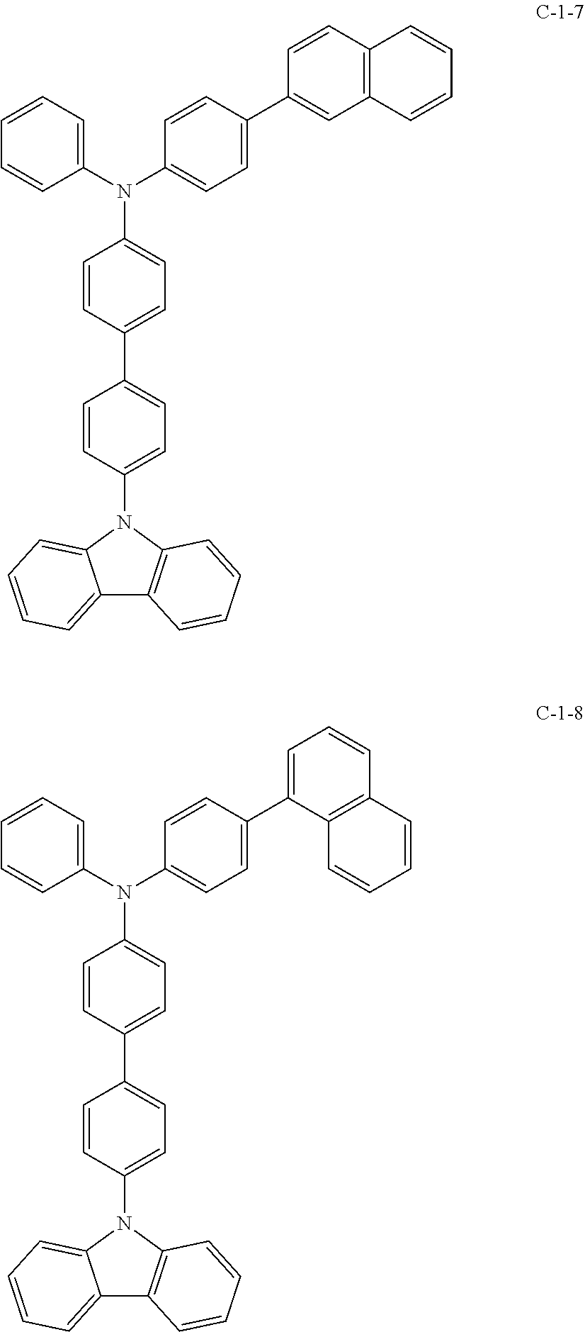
C12=CC=CC=C1N(C1=CC=C(C3=CC=C(N(C4=CC=CC=C4)C4=CC=C(C5=CC6=C(C=C5)C=CC=C6)C=C4)C=C3)C=C1)C1=C2C=CC=C1.C12=CC=CC=C1N(C1=CC=C(C3=CC=C(N(C4=CC=CC=C4)C4=CC=C(C5=CC=CC6=C5C=CC=C6)C=C4)C=C3)C=C1)C1=C2C=CC=C1
